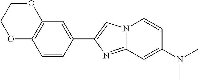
N(C1=CC2=NC(C3=CC4=C(C=C3)OCCO4)=CN2C=C1)(C)C
